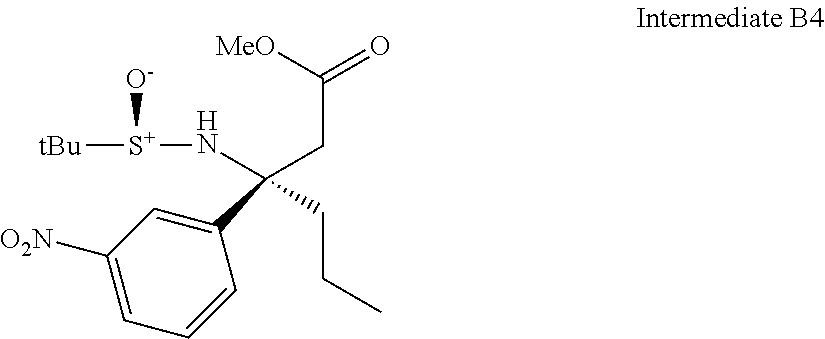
C1([O2N])=CC=CC(C(N[S+]([tBu])[O-])(CC(=O)[MeO])CCC)=C1
